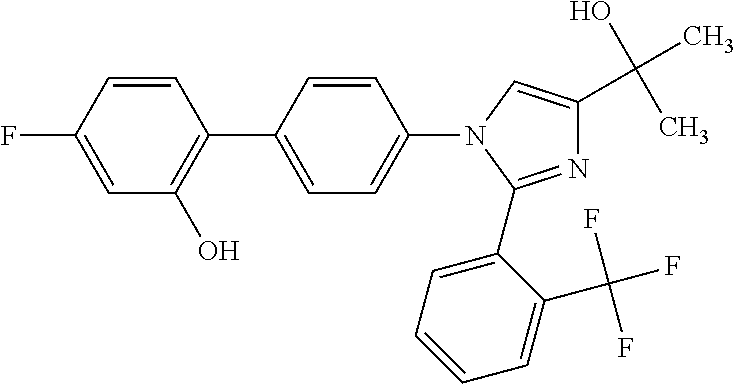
C1=CC(C2=CC=C(N3C=C(C(O)(C)C)N=C3C3=CC=CC=C3C(F)(F)F)C=C2)=C(O)C=C1F
